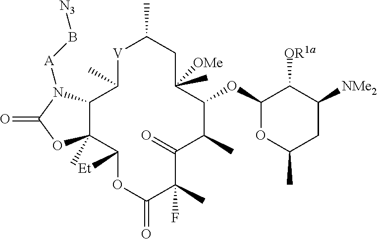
[V]1C(C)CC(C)([OMe])C(OC2OC(C)CC([NMe2])C2[OR1a])C(C)C(=O)C(C)(F)C(=O)OC([Et])C2(C)C(C1C)N([A]B[N3])C(=O)O2
